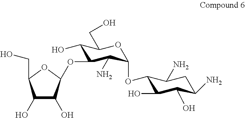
C1(OC2C(N)C(OC3C(O)C(O)C(CO)O3)C(O)C(CO)O2)C(O)C(O)C(N)CC1N
